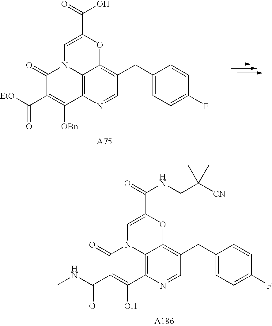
C12=C3N=CC(CC4=CC=C(F)C=C4)=C1OC(C(=O)O)=CN2C(=O)C(C([EtO])=O)=C3[OBn].C12=C3N=CC(CC4=CC=C(F)C=C4)=C1OC(C(=O)NCC([CN])(C)C)=CN2C(=O)C(C(NC)=O)=C3O
